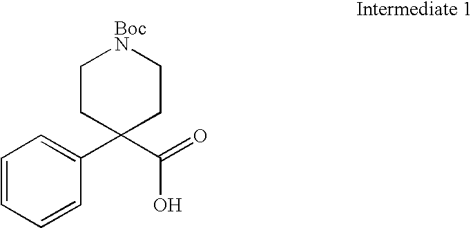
C1=CC=CC(C2(C(=O)O)CC[BocN]CC2)=C1
